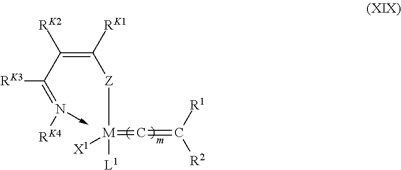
C(=[M]([Z]C(=C(C(=N(->C)[RK4])[RK3])[RK2])[RK1])([L1])[X1])=C([R2])[R1]
